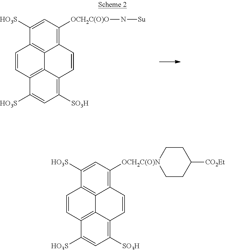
C1=C([HO3S])C2=C3C(=C1[OCH2C(O)O]N[Su])C=CC1=C([SO3H])C=C([HO3S])C(=C31)C=C2.C1=C([HO3S])C2=C3C(=C1[OCH2C(O)N]1CCC([CO2Et])CC1)C=CC1=C([SO3H])C=C([HO3S])C(=C31)C=C2
